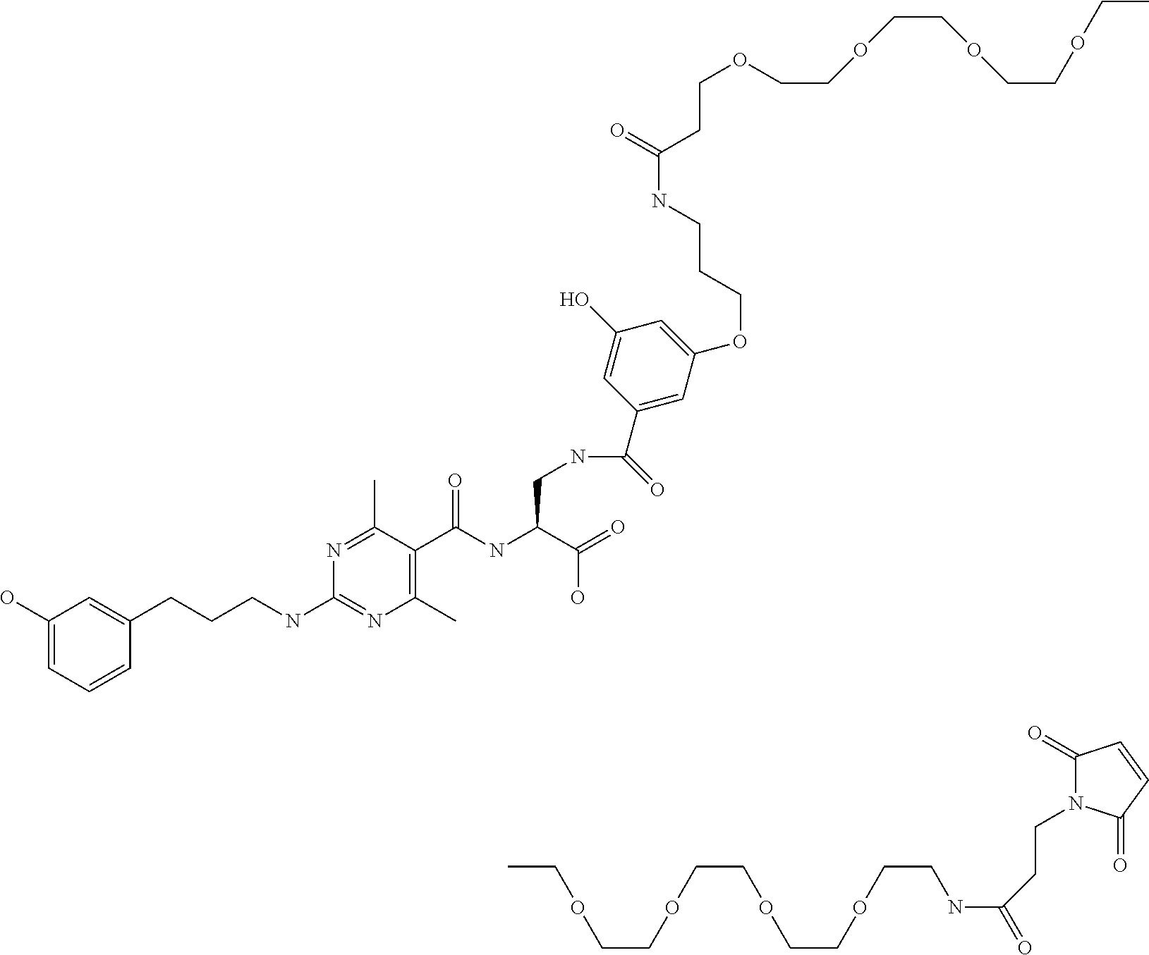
C(COCCOCCOCCOCC)C(NCCCOC1=CC(O)=CC(C(NCC(NC(C2=C(C)N=C(NCCCC3=CC(O)=CC=C3)N=C2C)=O)C(=O)O)=O)=C1)=O.C(OCCOCCOCCOCCNC(=O)CCN1C(=O)C=CC1=O)C
